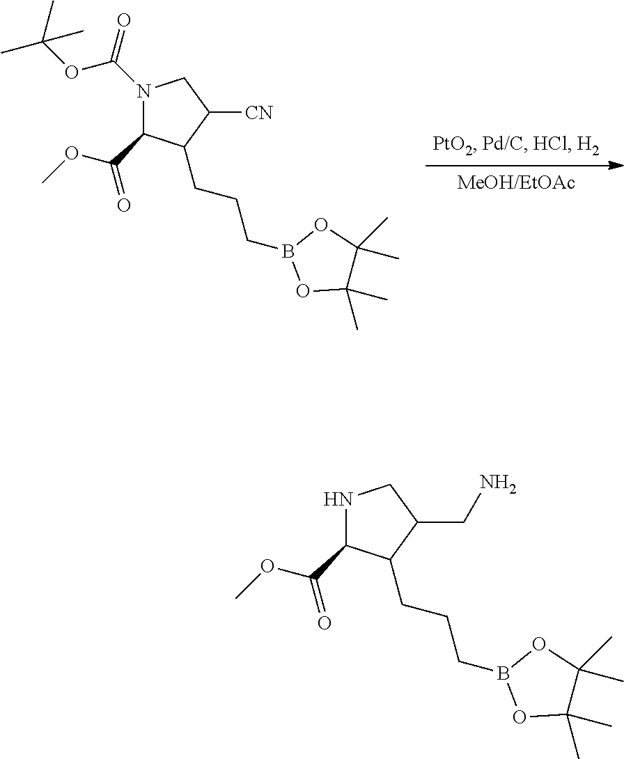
[MeOH/EtOAc].N1(C(OC(C)(C)C)=O)C(C(=O)OC)C(CCCB2OC(C)(C)C(C)(C)O2)C([CN])C1.N1C(C(=O)OC)C(CCCB2OC(C)(C)C(C)(C)O2)C(CN)C1
